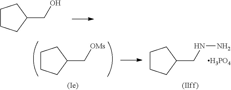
C1CCC(CO)C1.C1CCC(C[OMs])C1.C1CCC(CNN)C1.[H3PO4]
